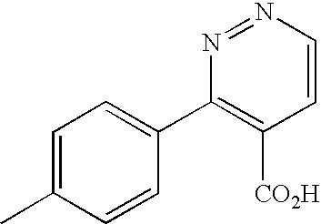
C1=C(C)C=CC(C2=C([CO2H])C=CN=N2)=C1
